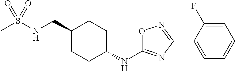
C1(CNS(C)(=O)=O)CCC(NC2=NC(C3=CC=CC=C3F)=NO2)CC1
